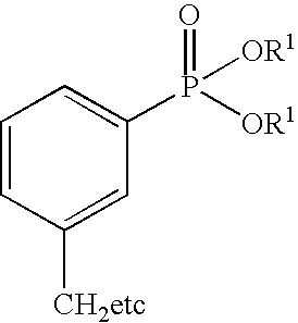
C1=CC([CH2etc])=CC(P([OR1])(=O)[OR1])=C1
